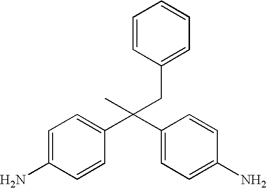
C(C1=CC=C(N)C=C1)(C1=CC=C(N)C=C1)(C)CC1=CC=CC=C1
